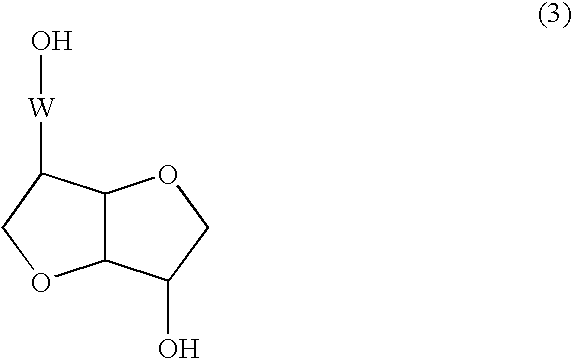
C12C(C(O)CO1)OCC2[W]O
